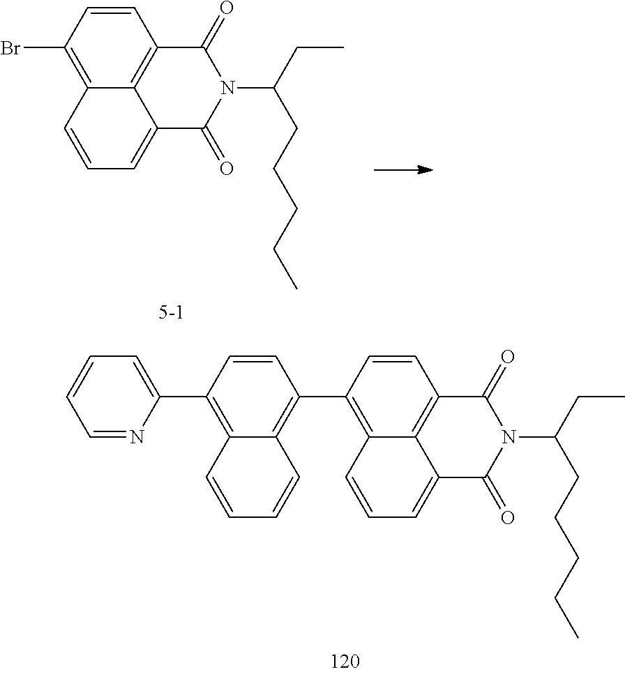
C1=CC(Br)=C2C3=C1C(=O)N(C(CC)CCCCC)C(=O)C3=CC=C2.C1=CC(C2=C3C(=C(C4=CC=CC=N4)C=C2)C=CC=C3)=C2C3=C1C(=O)N(C(CC)CCCCC)C(=O)C3=CC=C2
